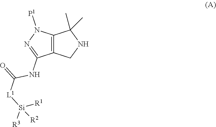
C12=C(CNC1(C)C)C(NC(=O)[L1][Si]([R2])([R1])[R3])=NN2[P1]
